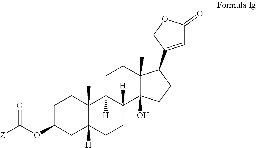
C1C(OC([Z])=O)CC2([H])C(C)(C1)C1([H])C([H])(CC2)C2(O)C(C)(CC1)C(C1=CC(=O)OC1)CC2
